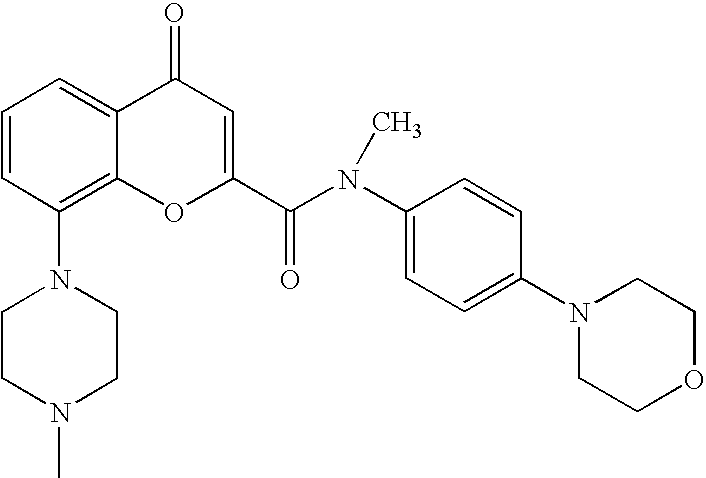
C1CN(C)CCN1C1=C2C(=CC=C1)C(=O)C=C(C(=O)N(C1=CC=C(N3CCOCC3)C=C1)C)O2
